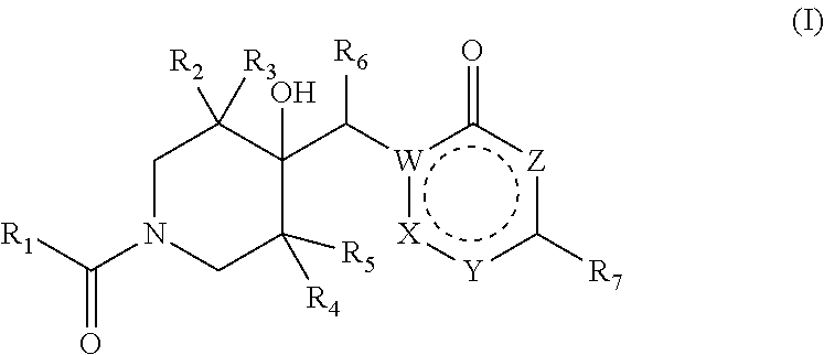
C1N(C([R1])=O)CC([R5])([R4])C(C([W]2:[X]:[Y]c([R7])[Z]c2=O)[R6])(O)C1([R2])[R3]
